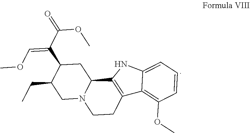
O(C=C(C(=O)OC)C1CC2N(CC1CC)CCC1=C2NC2=CC=CC(OC)=C21)C
